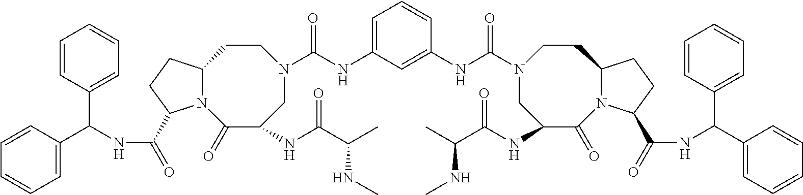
C1=CC(C(NC(=O)C2N3C(CC2)CCN(C(=O)NC2=CC=CC(NC(=O)N4CC(NC(C(C)NC)=O)C(=O)N5C(CC4)CCC5C(=O)NC(C4=CC=CC=C4)C4=CC=CC=C4)=C2)CC(NC(C(C)NC)=O)C3=O)C2=CC=CC=C2)=CC=C1
